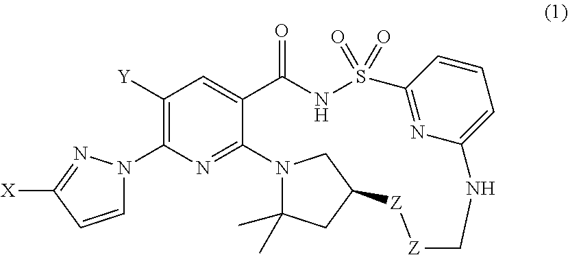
C1=CC([X])=NN1C1=C([Y])C=C2C(=N1)N1C(C)(C)CC(C1)[Z][Z]CNC1=CC=CC(=N1)S(=O)(=O)NC2=O
